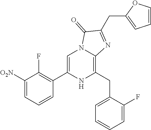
C1([O2N])=CC=CC(C2=CN3C(=C(CC4=CC=CC=C4F)N2)N=C(CC2=CC=CO2)C3=O)=C1F
